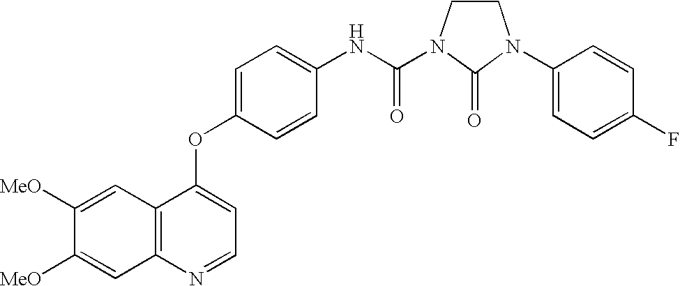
C12=C(N=CC=C1OC1=CC=C(NC(=O)N3CCN(C4=CC=C(F)C=C4)C3=O)C=C1)C=C([MeO])C([MeO])=C2
